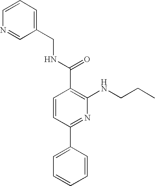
C1(CNC(C2=C(NCCC)N=C(C3=CC=CC=C3)C=C2)=O)=CC=CN=C1
